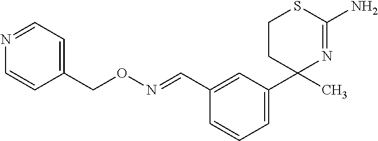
C1CC(C)(C2=CC=CC(C=NOCC3=CC=NC=C3)=C2)N=C(N)S1
